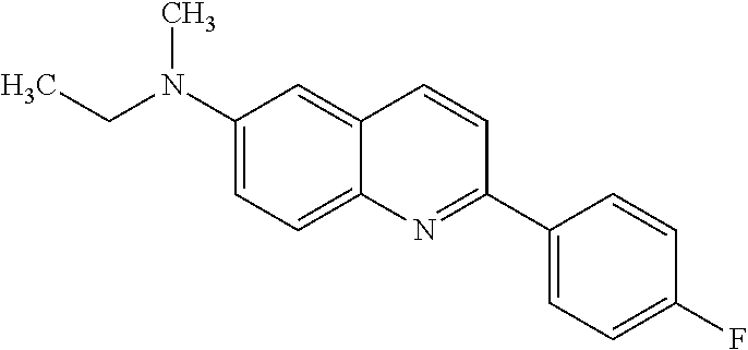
C1(N(CC)C)=CC=C2C(=C1)C=CC(C1=CC=C(F)C=C1)=N2
